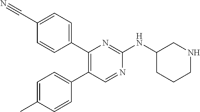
C1(C2=CC=C(C#N)C=C2)=C(C2=CC=C(C)C=C2)C=NC(NC2CNCCC2)=N1
